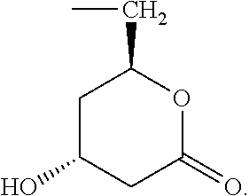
C1C(O)CC(=O)OC1CC
